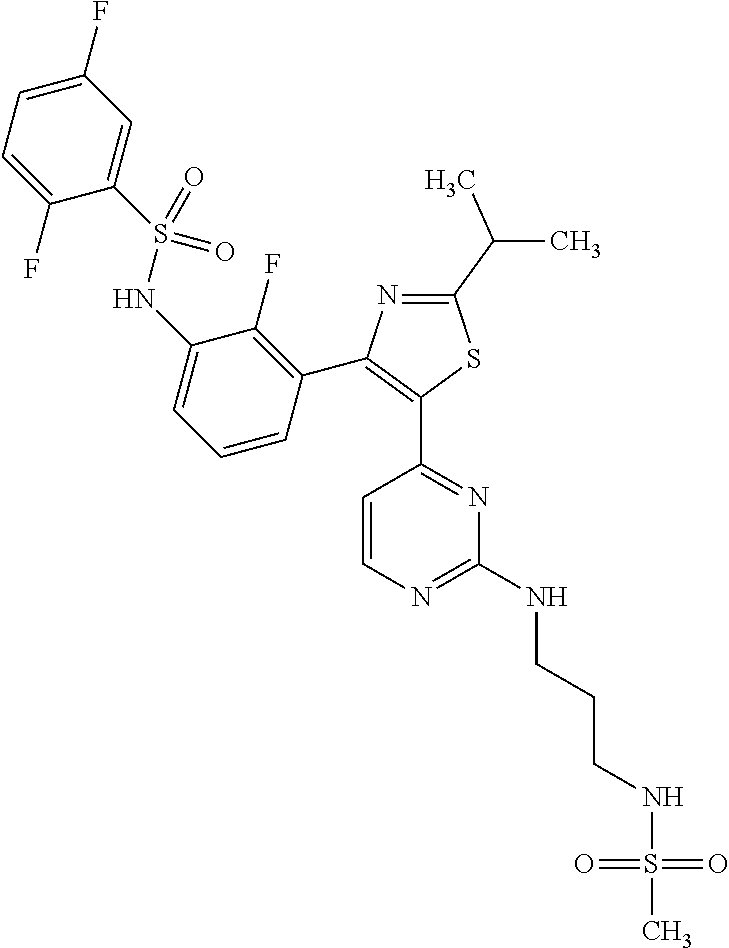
N1=C(C(C)C)SC(C2=NC(NCCCNS(=O)(=O)C)=NC=C2)=C1C1=C(F)C(NS(C2=CC(F)=CC=C2F)(=O)=O)=CC=C1
